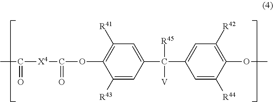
CC(=O)[X4]C(=O)OC1=C([R41])C=C(C([R45])([V])C2=CC([R42])=C(OC)C([R44])=C2)C=C1[R43]
